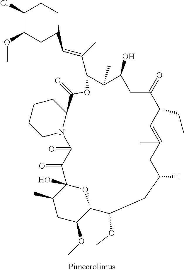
C1(Cl)C(OC)CC(C=C(C)C2C(C)C(O)CC(=O)C(CC)C=C(C)CC(C)CC(OC)C3C(OC)CC(C)C(O)(O3)C(=O)C(=O)N3CCCCC3C(=O)O2)CC1
